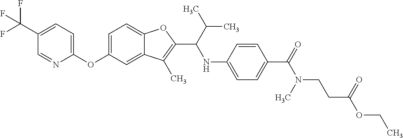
C1(C(F)(F)F)=CC=C(OC2=CC=C3C(=C2)C(C)=C(C(C(C)C)NC2=CC=C(C(N(CCC(=O)OCC)C)=O)C=C2)O3)N=C1
